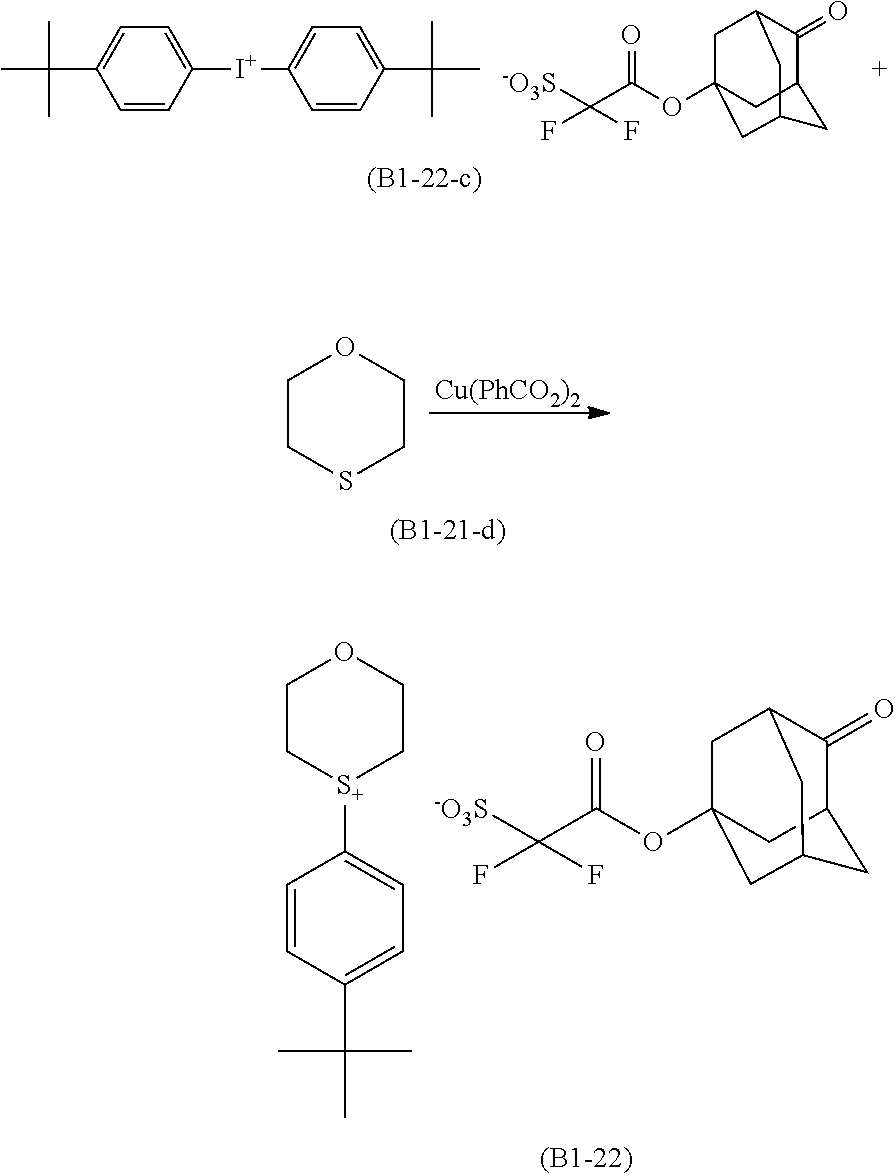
S1CCOCC1.[Cu(PhCO2)2].[S+]1(C2=CC=C(C(C)(C)C)C=C2)CCOCC1.[-O3S]C(C(OC12CC3C(=O)C(C1)CC(C2)C3)=O)(F)F.C1=CC([I+]C2=CC=C(C(C)(C)C)C=C2)=CC=C1C(C)(C)C.[-O3S]C(C(OC12CC3C(=O)C(C1)CC(C2)C3)=O)(F)F
